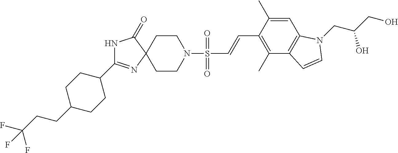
N1C(C2CCC(CCC(F)(F)F)CC2)=NC2(C1=O)CCN(S(=O)(=O)C=CC1=C(C)C3=C(C=C1C)N(CC(CO)O)C=C3)CC2
